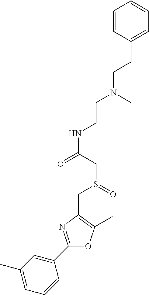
C(C1=C(C)OC(C2=CC(C)=CC=C2)=N1)S(=O)CC(NCCN(CCC1=CC=CC=C1)C)=O
